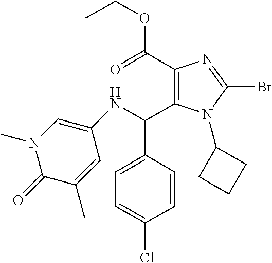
C1(C(=O)OCC)=C(C(NC2=CN(C)C(=O)C(C)=C2)C2=CC=C(Cl)C=C2)N(C2CCC2)C(Br)=N1
